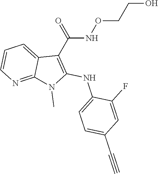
C1=CN=C2C(=C1)C(C(=O)NOCCO)=C(NC1=CC=C(C#C)C=C1F)N2C
